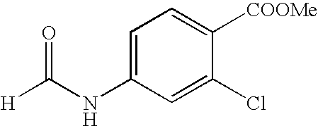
C1=C(NC([H])=O)C=C(Cl)C([COOMe])=C1
